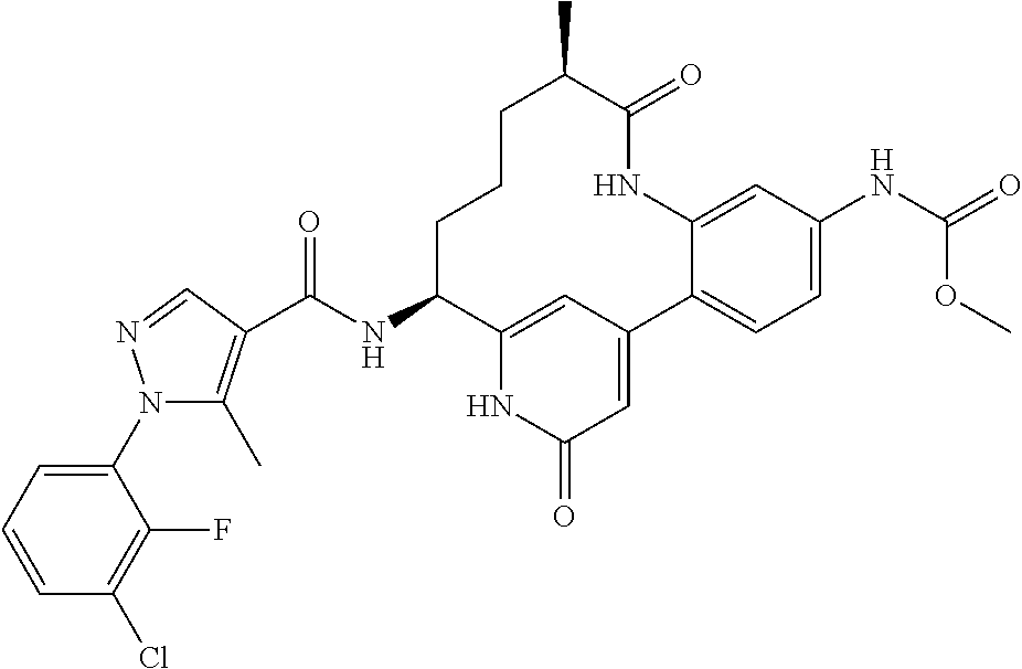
C(NC1CCCC(C)C(=O)NC2=CC(NC(OC)=O)=CC=C2C2=CC(=O)NC1=C2)(=O)C1=C(C)N(C2=CC=CC(Cl)=C2F)N=C1
